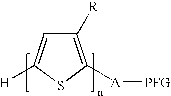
C1([R])=C([A][PFG])SC([H])=C1
